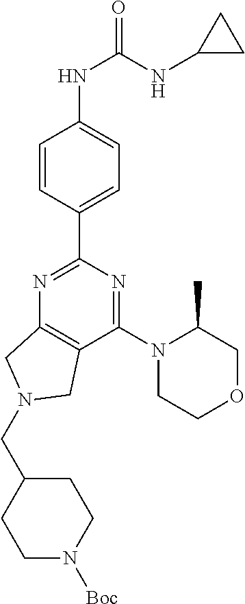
C1(NC(=O)NC2CC2)=CC=C(C2=NC3=C(C(N4CCOCC4C)=N2)CN(CC2CCN([Boc])CC2)C3)C=C1
